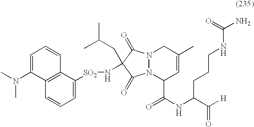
CN(C1=CC=CC2=C1C=CC=C2[SO2]NC1(CC(C)C)C(=O)N2N(C1=O)C(C(NC(C([H])=O)CCCNC(N)=O)=O)C=C(C)C2)C
